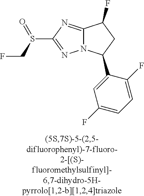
C12=NC(S(CF)=O)=NN1C(C1=CC(F)=CC=C1F)CC2F
